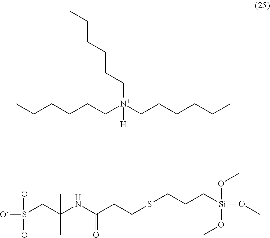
N(C(CCSCCC[Si](OC)(OC)OC)=O)C(C)(C)CS([O-])(=O)=O.CCCCCC[N+](CCCCCC)([H])CCCCCC
